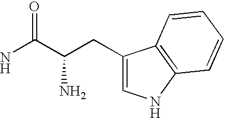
NC(C(CC1=CNC2=C1C=CC=C2)N)=O
